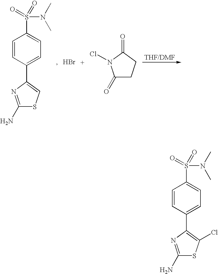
Br.C1=CC(C2=CSC(N)=N2)=CC=C1S(N(C)C)(=O)=O.C1(=O)CCC(=O)N1Cl.C1=CC(C2=C(Cl)SC(N)=N2)=CC=C1S(N(C)C)(=O)=O
